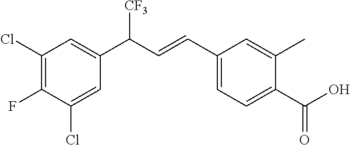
C1(Cl)=C(F)C(Cl)=CC(C(C=CC2=CC=C(C(=O)O)C(C)=C2)[CF3])=C1
